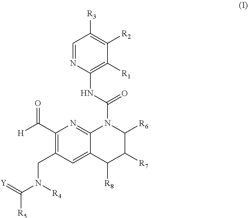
C1=NC(NC(=O)N2C3=NC(C([H])=O)=C(CN([R4])C(=[Y])[R5])C=C3C([R8])C([R7])C2[R6])=C([R1])C([R2])=C1[R3]
